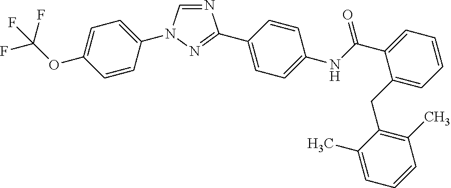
C1=NC(C2=CC=C(NC(C3=CC=CC=C3CC3=C(C)C=CC=C3C)=O)C=C2)=NN1C1=CC=C(OC(F)(F)F)C=C1
